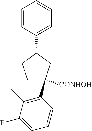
C1=CC(C2CCC([CONHOH])(C3=C(C)C(F)=CC=C3)C2)=CC=C1
